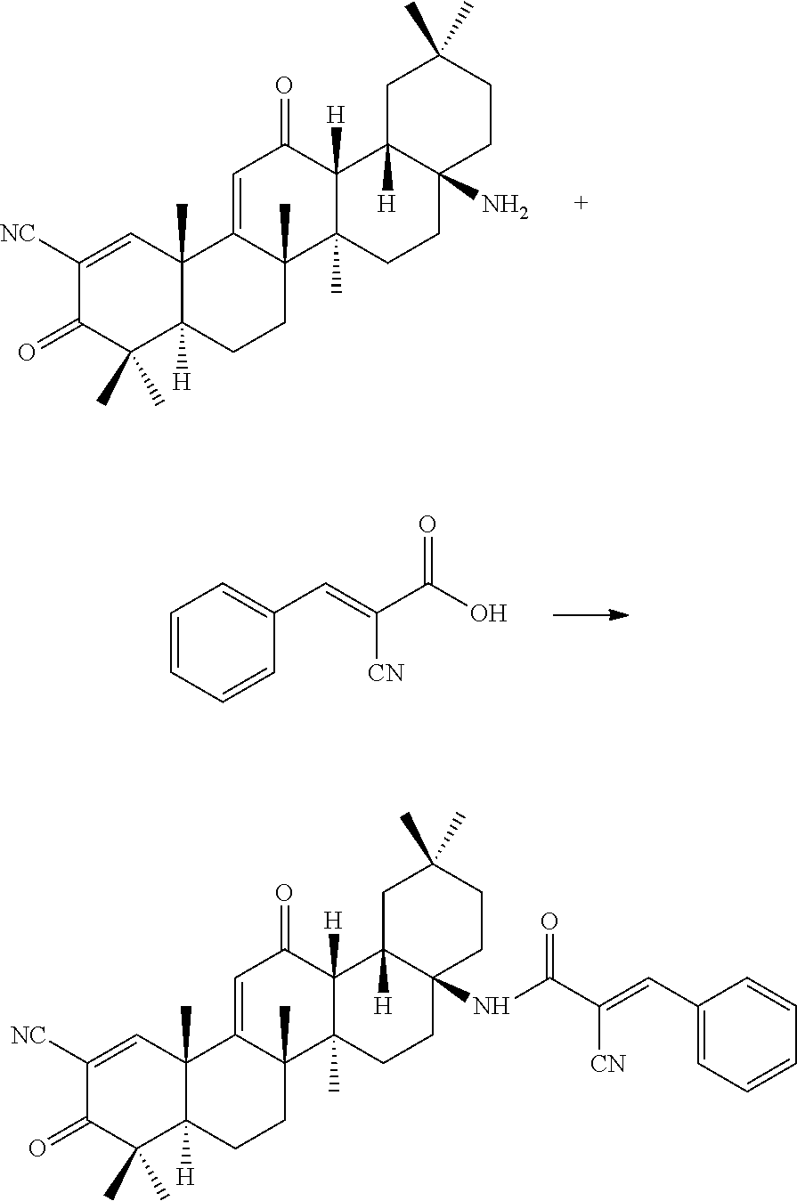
C1([NC])=CC2(C)C([H])(C(C)(C)C1=O)CCC1(C)C2=CC(=O)C2([H])C1(C)CCC1(N)C2([H])CC(C)(C)CC1.C1=CC=CC(C=C(C(O)=O)[CN])=C1.C1([NC])=CC2(C)C([H])(C(C)(C)C1=O)CCC1(C)C2=CC(=O)C2([H])C1(C)CCC1(NC(=O)C(=CC3=CC=CC=C3)[CN])C2([H])CC(C)(C)CC1
